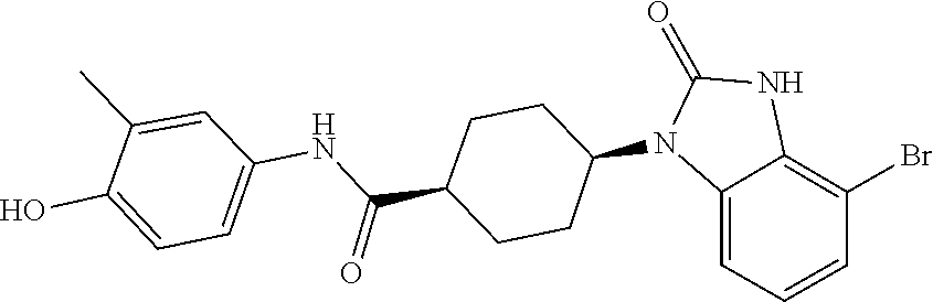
C1(=O)NC2=C(Br)C=CC=C2N1C1CCC(C(NC2=CC=C(O)C(C)=C2)=O)CC1
